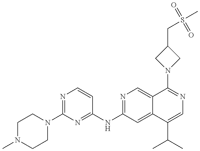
C1N(C)CCN(C2=NC=CC(NC3=NC=C4C(=C3)C(C(C)C)=CN=C4N3CC(CS(C)(=O)=O)C3)=N2)C1
